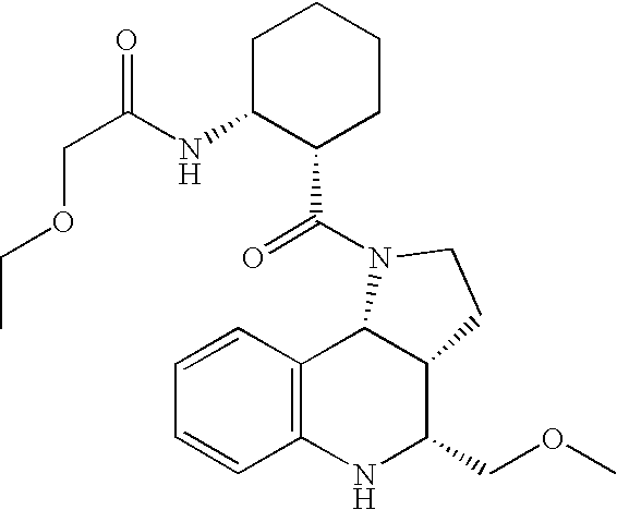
C12=C(NC(COC)C3C1N(C(=O)C1CCCCC1NC(=O)COCC)CC3)C=CC=C2
